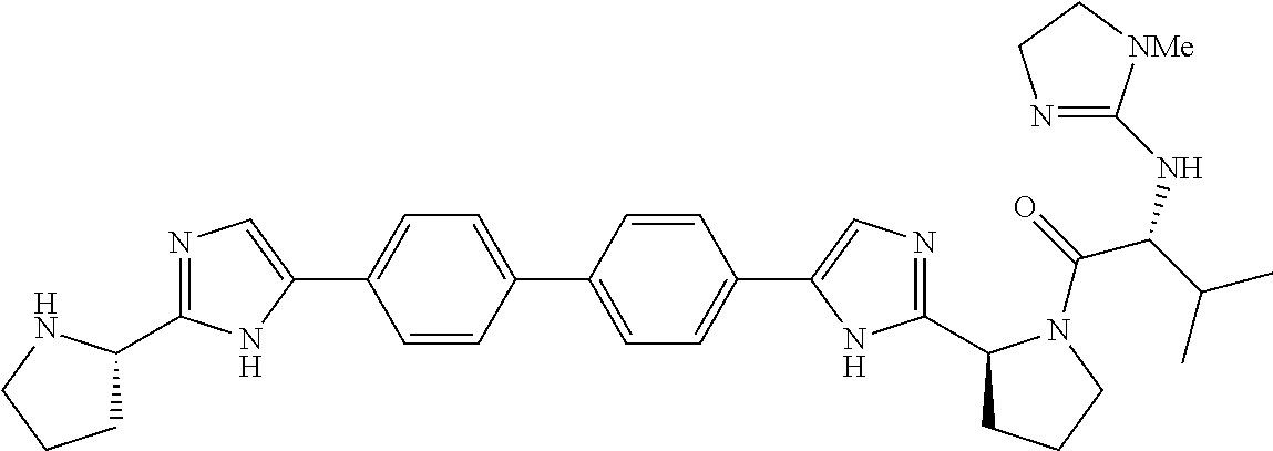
C1C(C2=NC=C(C3=CC=C(C4=CC=C(C5=CN=C(C6CCCN6C(=O)C(C(C)C)NC6=NCC[NMe]6)N5)C=C4)C=C3)N2)NCC1
